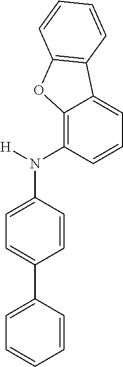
C12=C(N([H])C3=CC=C(C4=CC=CC=C4)C=C3)C=CC=C1C1=C(O2)C=CC=C1
